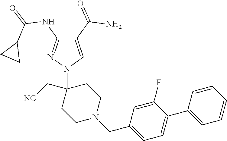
C1(C(=O)N)=CN(C2(C[NC])CCN(CC3=CC=C(C4=CC=CC=C4)C(F)=C3)CC2)N=C1NC(=O)C1CC1
